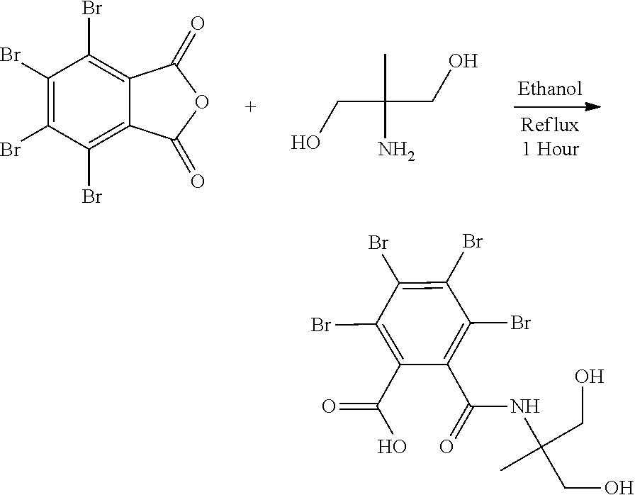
C1(Br)=C(Br)C(Br)=C2C(=C1Br)C(=O)OC2=O.C(C(C)(N)CO)O.C1(Br)=C(Br)C(Br)=C(C(O)=O)C(C(=O)NC(CO)(C)CO)=C1Br
